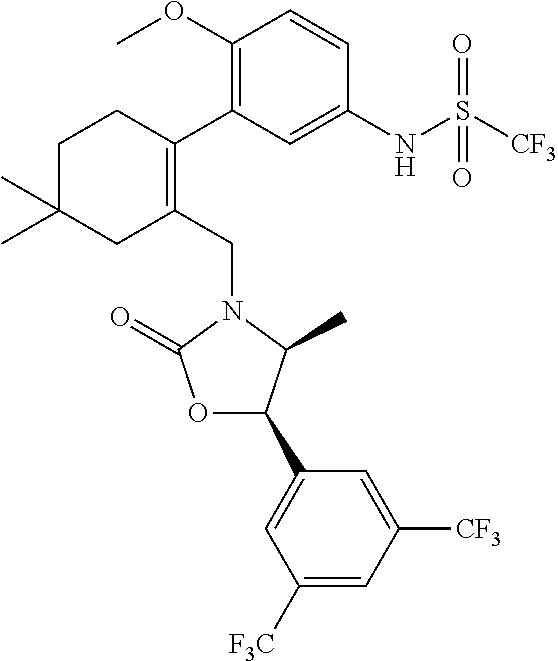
C1(CN2C(=O)OC(C3=CC([F3C])=CC([CF3])=C3)C2C)=C(C2=C(OC)C=CC(NS([CF3])(=O)=O)=C2)CCC(C)(C)C1
